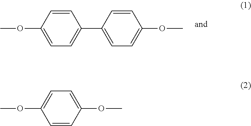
C1=CC(OC)=CC=C1C1=CC=C(OC)C=C1.COC1=CC=C(OC)C=C1
